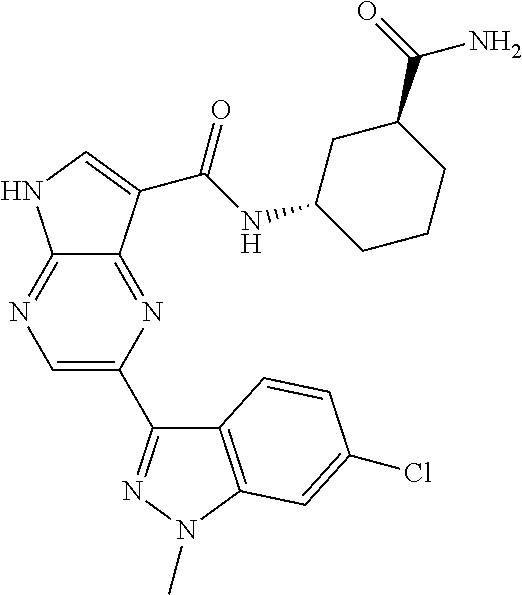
C12=NC=C(C3=NN(C)C4=C3C=CC(Cl)=C4)N=C1C(C(NC1CCCC(C(=O)N)C1)=O)=CN2
